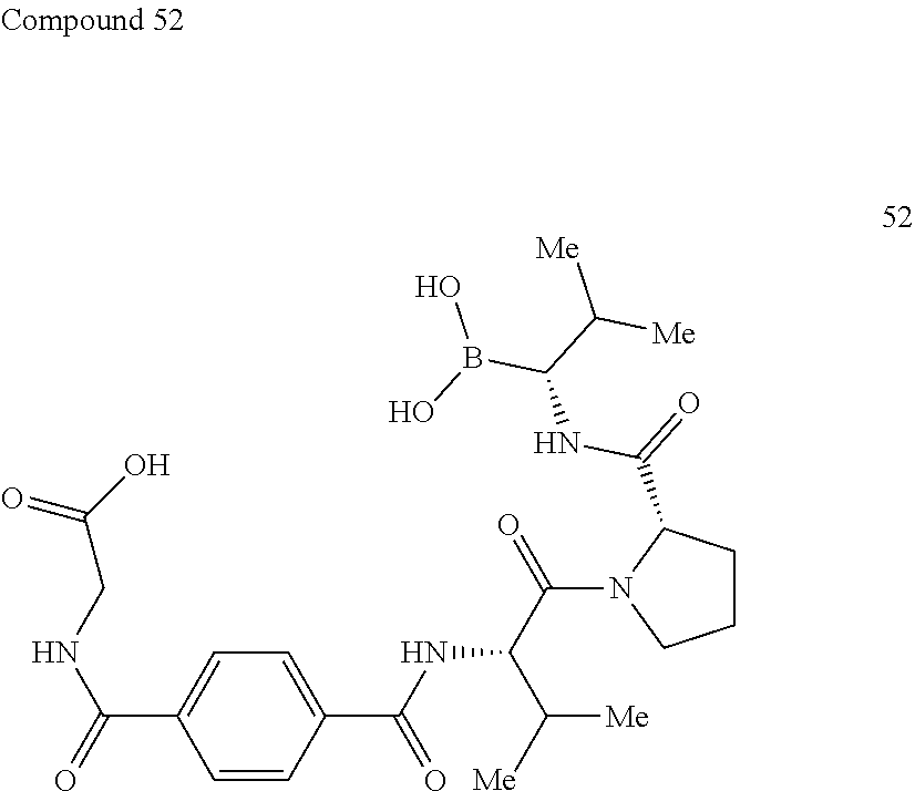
C1(C(NC(C(=O)N2CCCC2C(=O)NC(B(O)O)C([Me])[Me])C([Me])[Me])=O)=CC=C(C(=O)NCC(O)=O)C=C1
